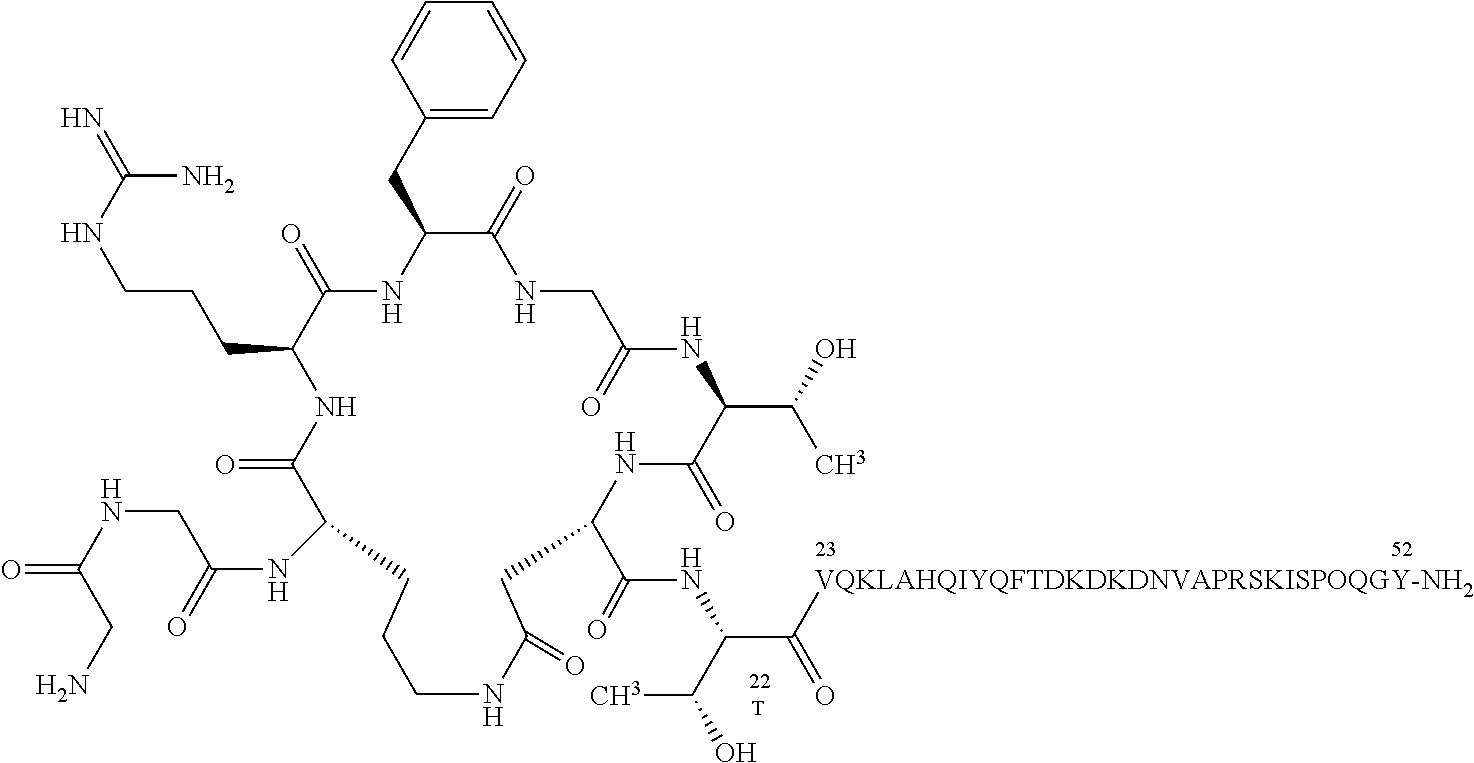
C1=CC=CC(CC2NC(=O)C(CCCNC(=N)N)NC(=O)C(NC(=O)CNC(=O)CN)CCCNC(=O)CC(C(=O)NC(C([VQKLAHQIYQFTDKDKDNVAPRSKISPOQGY-NH2])=O)C(O)C)NC(=O)C(C(O)C)NC(=O)CNC2=O)=C1.[T]
